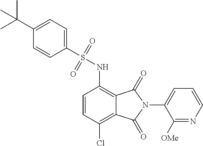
C1=CC(Cl)=C2C(=C1NS(=O)(=O)C1=CC=C(C(C)(C)C)C=C1)C(=O)N(C1=CC=CN=C1[OMe])C2=O
